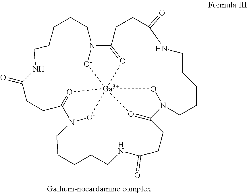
N12C3=O[Ga]456([O-]1)O=C(CCC(=O)NCCCCC2)N(CCCCCNC(=O)CCC(=O4)N(CCCCCNC(=O)CC3)[O-]5)[O-]6
